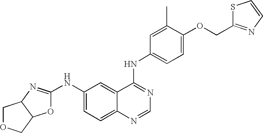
O1C(NC2=CC=C3C(=C2)C(NC2=CC=C(OCC4=NC=CS4)C(C)=C2)=NC=N3)=NC2C1COC2
